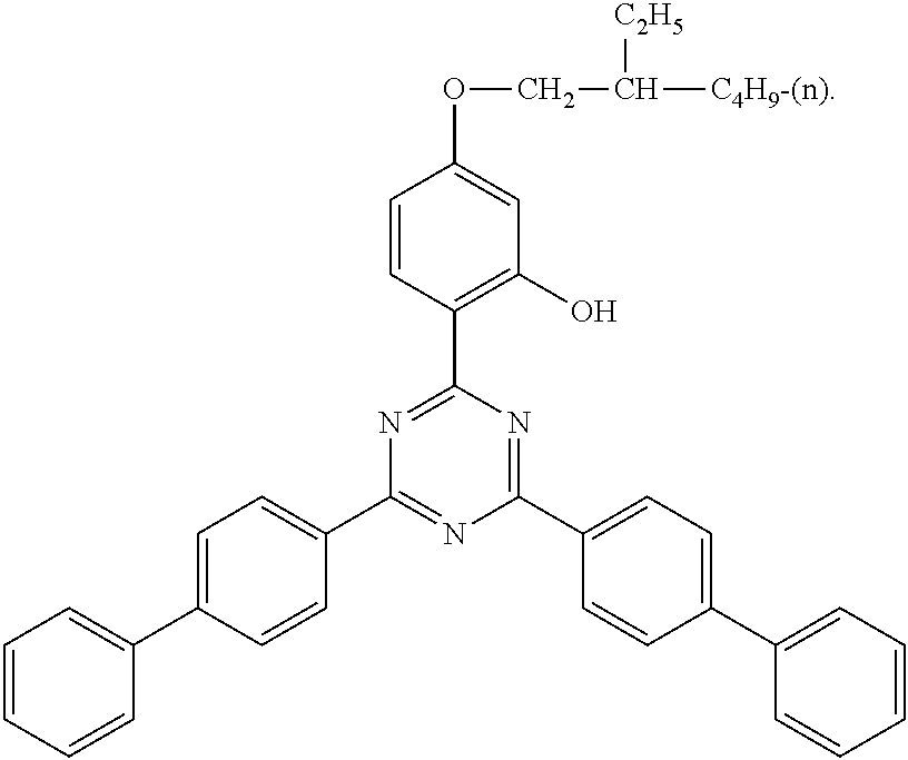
C1=CC=CC(C2=CC=C(C3=NC(C4=CC=C(C5=CC=CC=C5)C=C4)=NC(C4=C(O)C=C(OCC([C4H9-(n)])[C2H5])C=C4)=N3)C=C2)=C1
